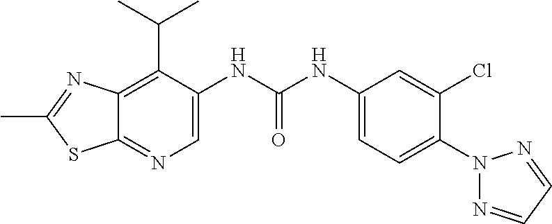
C12=C(C(C)C)C(NC(NC3=CC=C(N4N=CC=N4)C(Cl)=C3)=O)=CN=C1SC(C)=N2
